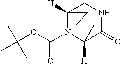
C12([H])CNC(=O)C([H])(CCC1)N2C(OC(C)(C)C)=O
